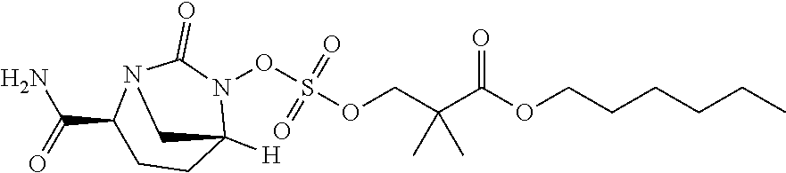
C(OC(C(COS(ON1C2([H])CCC(C(=O)N)N(C1=O)C2)(=O)=O)(C)C)=O)CCCCC
